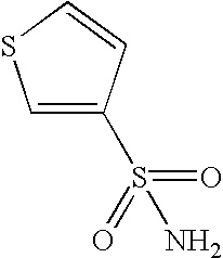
C1=C(S(=O)(=O)N)C=CS1
